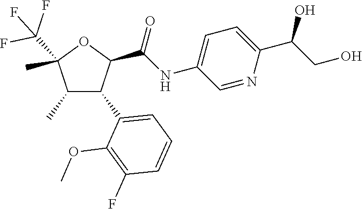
C1(C)C(C2=CC=CC(F)=C2OC)C(C(NC2=CC=C(C(CO)O)N=C2)=O)OC1(C)C(F)(F)F
